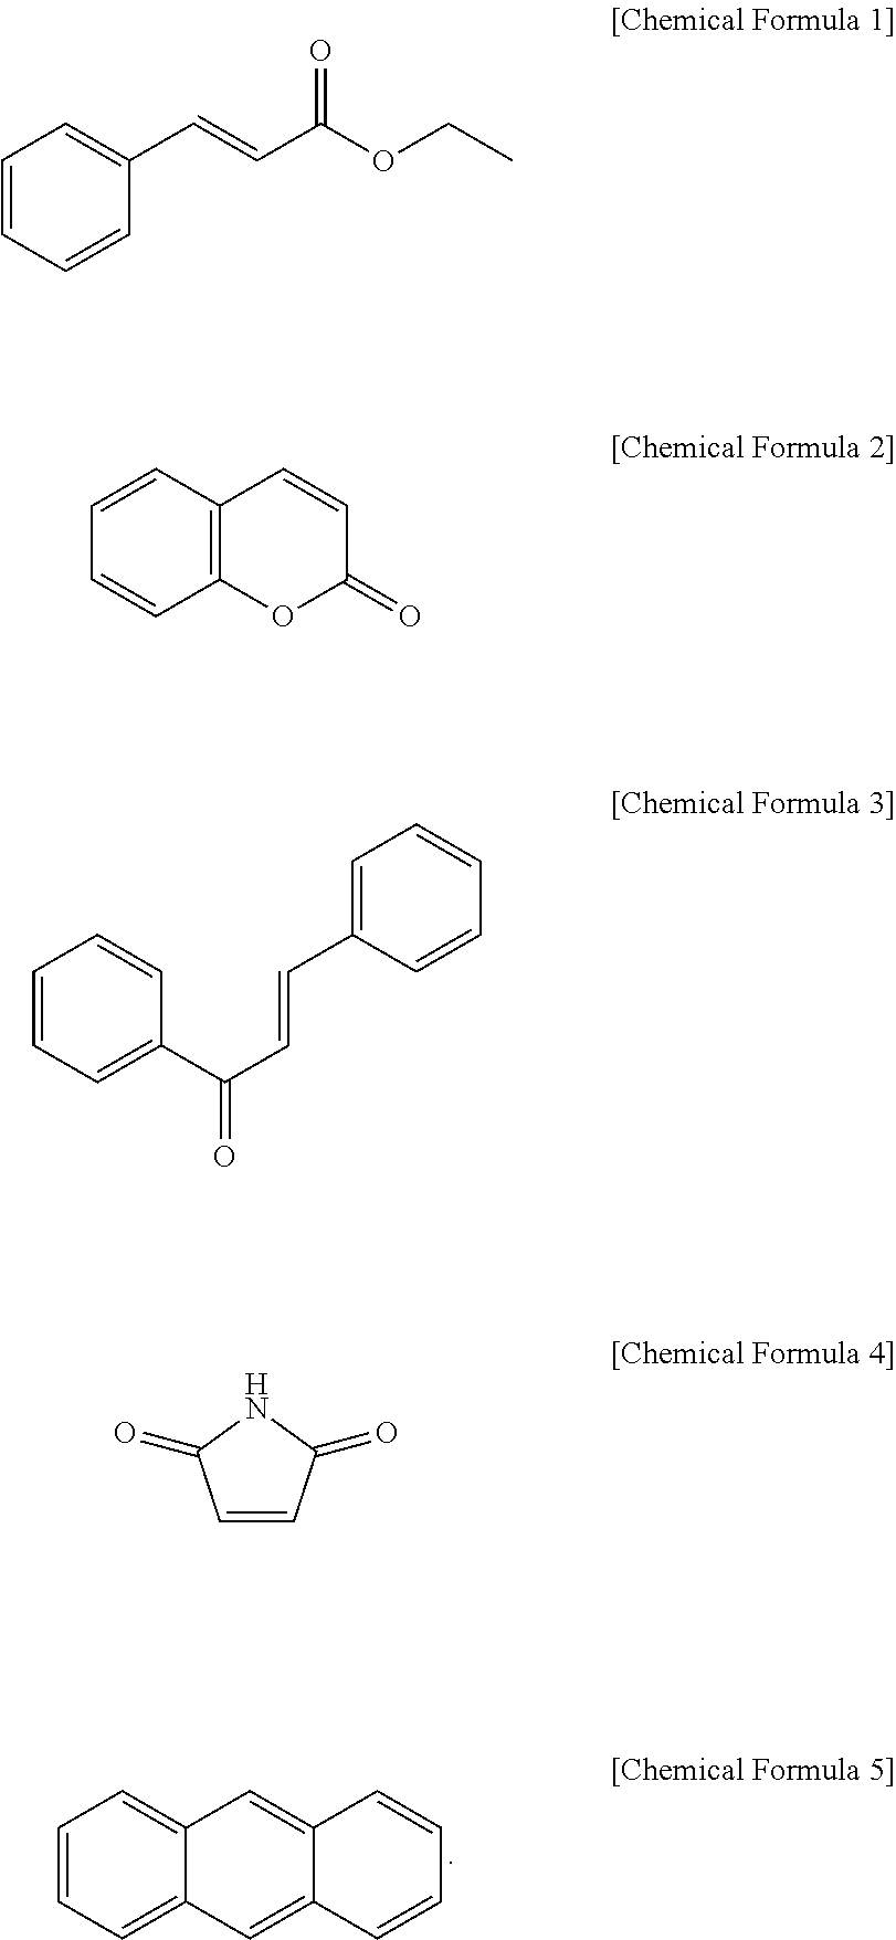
C1=CC=C2C(=C1)C=C1C(=C2)C=CC=C1.C1=CC=CC(C=CC(OCC)=O)=C1.C1=CC2=C(C=C1)OC(=O)C=C2.C1=CC=C(C(C=CC2=CC=CC=C2)=O)C=C1.C1=CC(=O)NC1=O
